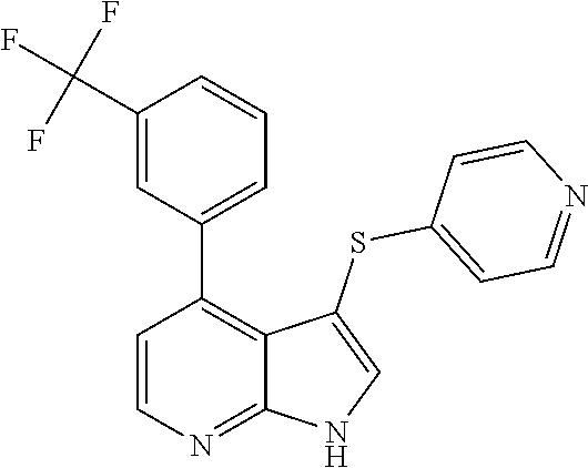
C1=CN=C2C(=C1C1=CC=CC(C(F)(F)F)=C1)C(SC1=CC=NC=C1)=CN2
